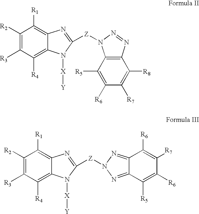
C1([R2])=C([R3])C([R4])=C2C(=C1[R1])N=C([Z]N1C3=C(N=N1)C([R8])=C([R7])C([R6])=C3[R5])N2[X][Y].C1([R2])=C([R3])C([R4])=C2C(=C1[R1])N=C([Z]N1N=C3C(=N1)C([R5])=C([R6])C([R7])=C3[R6])N2[X][Y]
